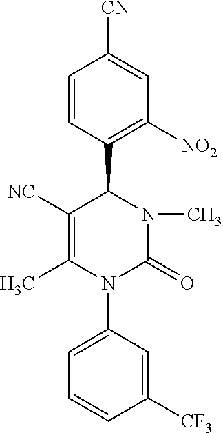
C1([NC])=C(C)N(C2=CC=CC([CF3])=C2)C(=O)N(C)C1C1=C([NO2])C=C([CN])C=C1
